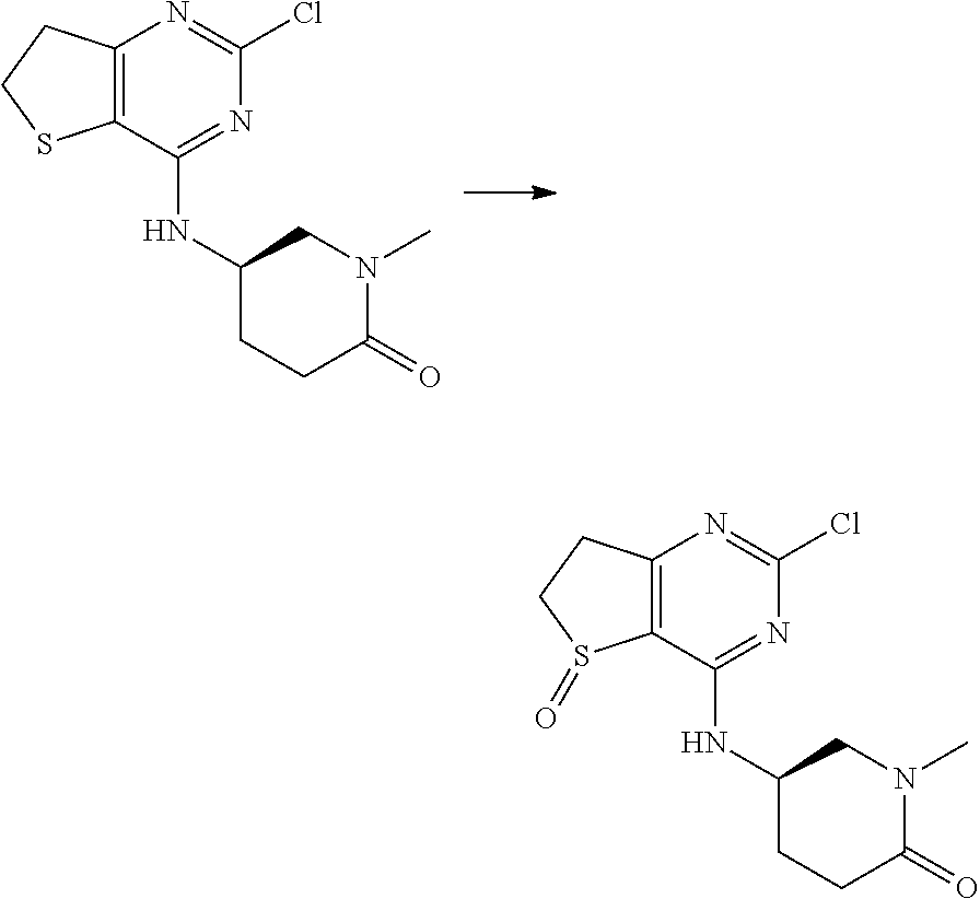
N(C1=NC(Cl)=NC2=C1SCC2)C1CCC(=O)N(C)C1.N(C1=NC(Cl)=NC2=C1S(=O)CC2)C1CCC(=O)N(C)C1
